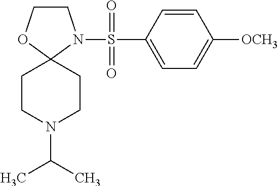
C1COC2(N1S(=O)(C1=CC=C([OCH3])C=C1)=O)CCN(C(C)C)CC2
